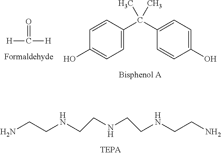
[H]C([H])=O.C(C1=CC=C(O)C=C1)(C1=CC=C(O)C=C1)(C)C.NCCNCCNCCNCCN
